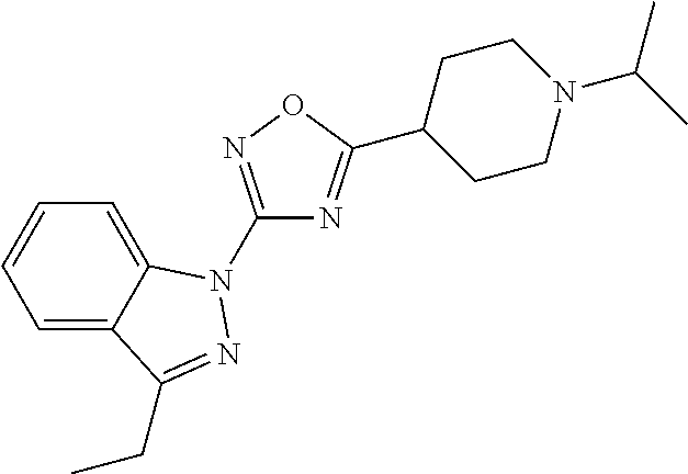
C1=C2C(=CC=C1)C(CC)=NN2C1=NOC(C2CCN(C(C)C)CC2)=N1
